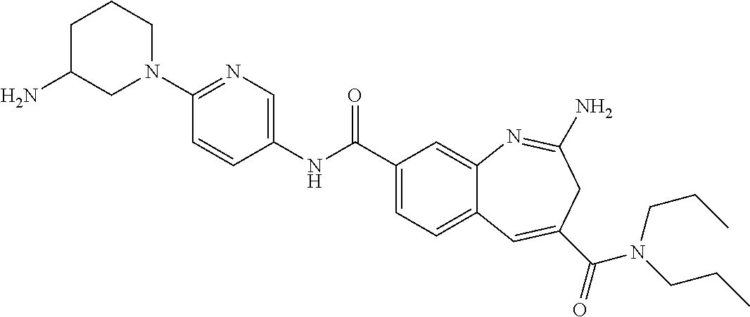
N1=C(N2CCCC(N)C2)C=CC(NC(C2=CC=C3C(=C2)N=C(N)CC(C(=O)N(CCC)CCC)=C3)=O)=C1
